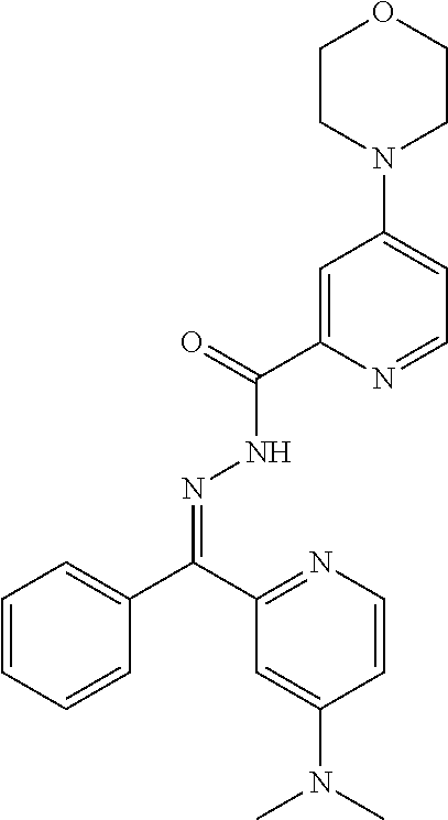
C1=CC=CC(C(C2=NC=CC(N(C)C)=C2)=NNC(C2=CC(N3CCOCC3)=CC=N2)=O)=C1
